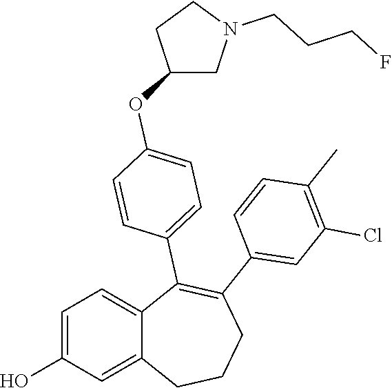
C1=C(O)C=C2C(=C1)C(C1=CC=C(OC3CN(CCCF)CC3)C=C1)=C(C1=CC(Cl)=C(C)C=C1)CCC2
